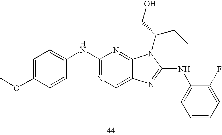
C1=CC(OC)=CC=C1NC1=NC=C2C(=N1)N(C(CC)CO)C(NC1=CC=CC=C1F)=N2
